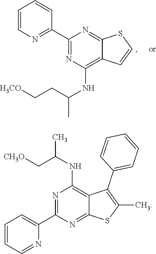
C1=CC=CC(C2=NC(NC(C)CC[H3CO])=C3C(=N2)SC=C3)=N1.C1=CC=NC(C2=NC(NC(C)C[CH3O])=C3C(=N2)SC(C)=C3C2=CC=CC=C2)=C1
